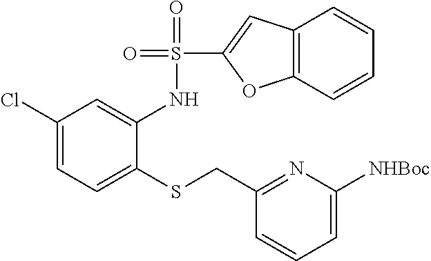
C1(Cl)=CC=C(SCC2=NC([NHBoc])=CC=C2)C(NS(=O)(=O)C2=CC3=C(O2)C=CC=C3)=C1
